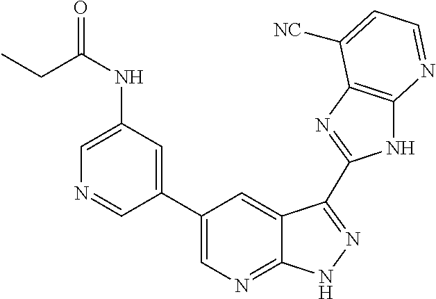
C1(C2=CN=C3C(=C2)C(C2=NC4=C(N2)N=CC=C4[NC])=NN3)=CC(NC(=O)CC)=CN=C1
